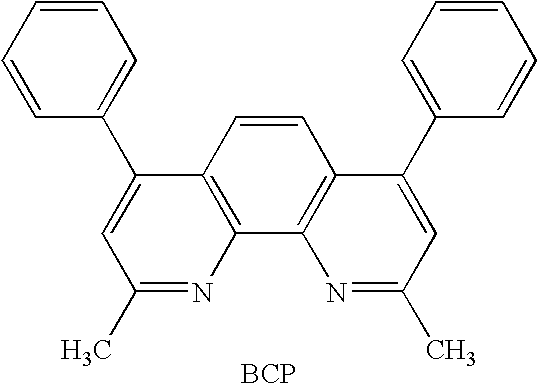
C1=CC=CC(C2=CC(C)=NC3=C2C=CC2=C3N=C(C)C=C2C2=CC=CC=C2)=C1.[BCP]
